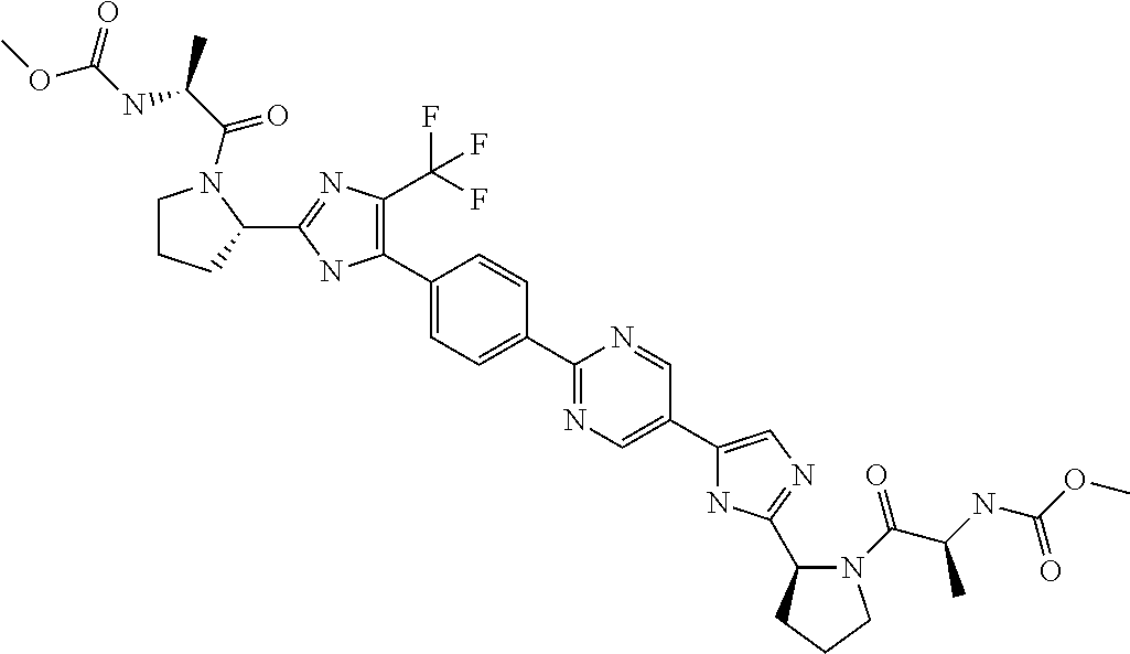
C1(C2=C(C(F)(F)F)N=C(C3CCCN3C(C(C)NC(OC)=O)=O)N2)=CC=C(C2=NC=C(C3=CN=C(C4N(C(C(C)NC(OC)=O)=O)CCC4)N3)C=N2)C=C1
